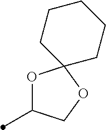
CC1OC2(OC1)CCCCC2
